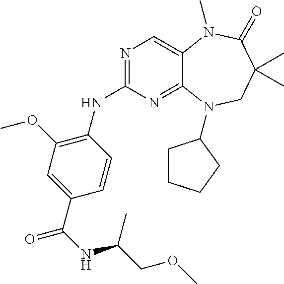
N1=C(NC2=C(OC)C=C(C(NC(COC)C)=O)C=C2)N=C2C(=C1)N(C)C(=O)C(C)(C)CN2C1CCCC1
